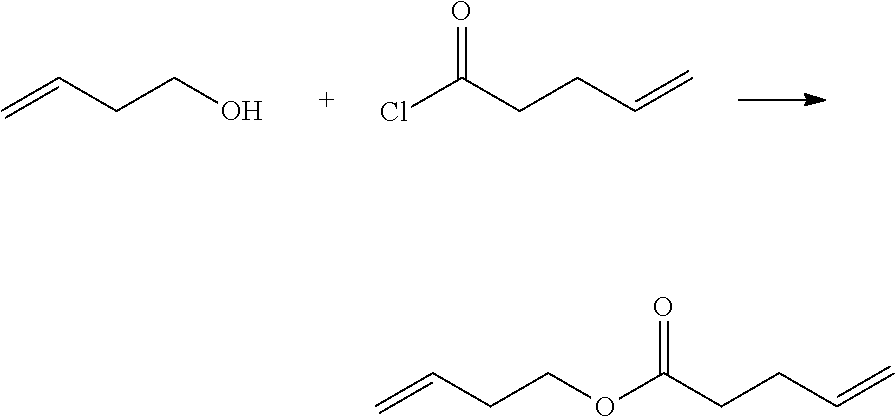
C=CCCO.ClC(CCC=C)=O.C(CCC=C)(=O)OCCC=C
